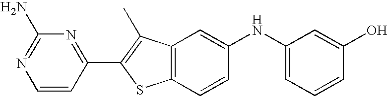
C1=CC(C2=C(C)C3=C(S2)C=CC(NC2=CC=CC(O)=C2)=C3)=NC(N)=N1
